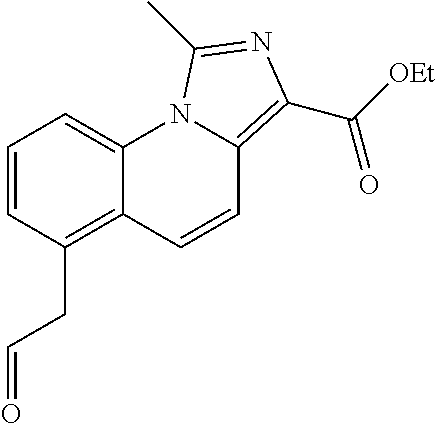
C1=CC(CC=O)=C2C(=C1)N1C(=C(C([OEt])=O)N=C1C)C=C2
